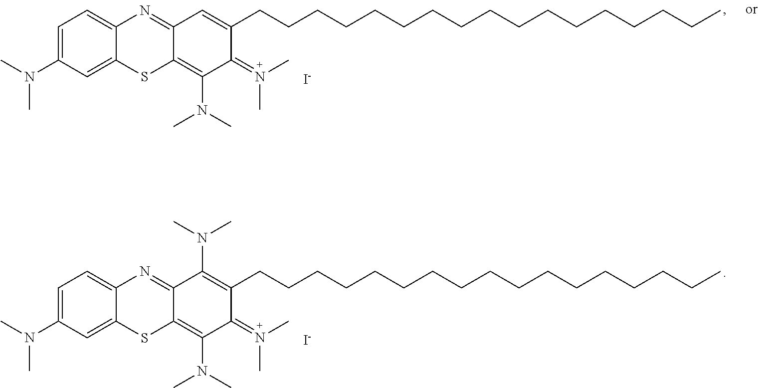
C1(N(C)C)=CC=C2C(=C1)SC1=C(N(C)C)C(=N(C)C)C(CCCCCCCCCCCCCCCCC)=CC1=N2.[I-].C1(N(C)C)=CC=C2C(=C1)SC1=C(N(C)C)C(=N(C)C)C(CCCCCCCCCCCCCCCCC)=C(N(C)C)C1=N2.[I-]
